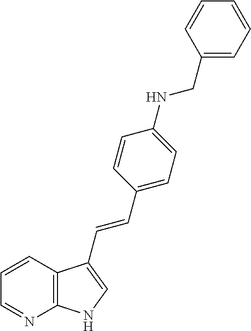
C12=C(C=CC=N1)C(C=CC1=CC=C(NCC3=CC=CC=C3)C=C1)=CN2
